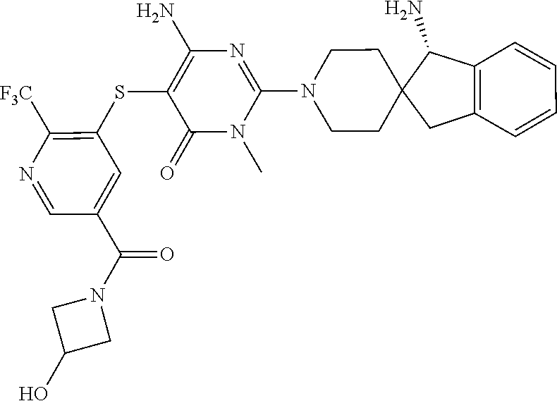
N1(C)C(N2CCC3(C(N)C4=C(C=CC=C4)C3)CC2)=NC(N)=C(SC2=C([F3C])N=CC(C(N3CC(O)C3)=O)=C2)C1=O
